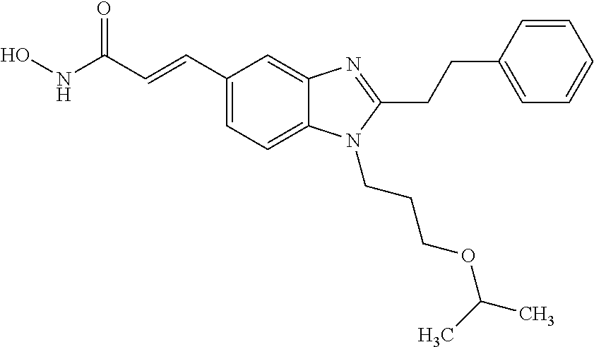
C1(C=CC(NO)=O)=CC=C2C(=C1)N=C(CCC1=CC=CC=C1)N2CCCOC(C)C
